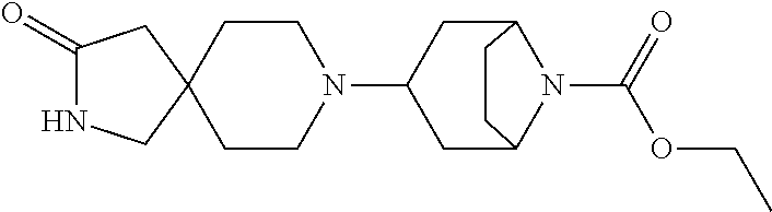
C1(=O)NCC2(C1)CCN(C1CC3N(C(OCC)=O)C(C1)CC3)CC2
